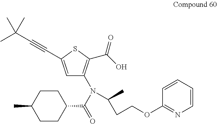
C1=C(C#CC(C)(C)C)SC(C(O)=O)=C1N(C(=O)C1CCC(C)CC1)C(C)CCOC1=NC=CC=C1
